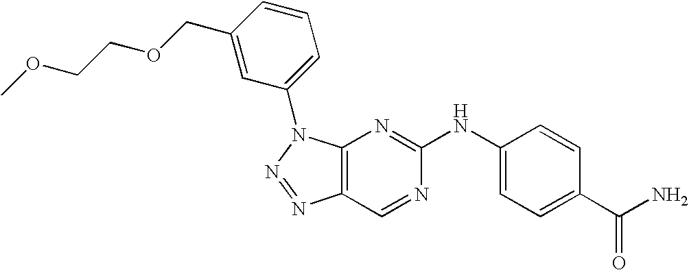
C12=C(N(C3=CC=CC(COCCOC)=C3)N=N1)N=C(NC1=CC=C(C(N)=O)C=C1)N=C2
